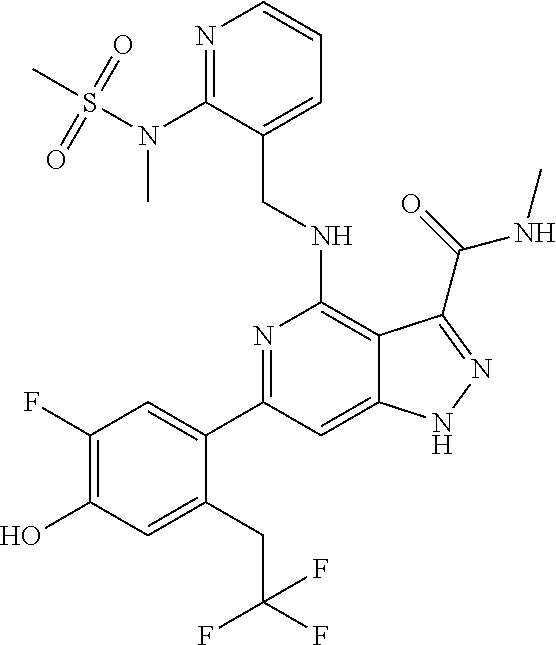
C1(C2=CC(F)=C(O)C=C2CC(F)(F)F)=NC(NCC2=CC=CN=C2N(C)S(=O)(=O)C)=C2C(=C1)NN=C2C(NC)=O
